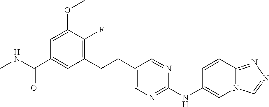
C1(CCC2=CN=C(NC3=CN4C(=NN=C4)C=C3)N=C2)=C(F)C(OC)=CC(C(NC)=O)=C1
